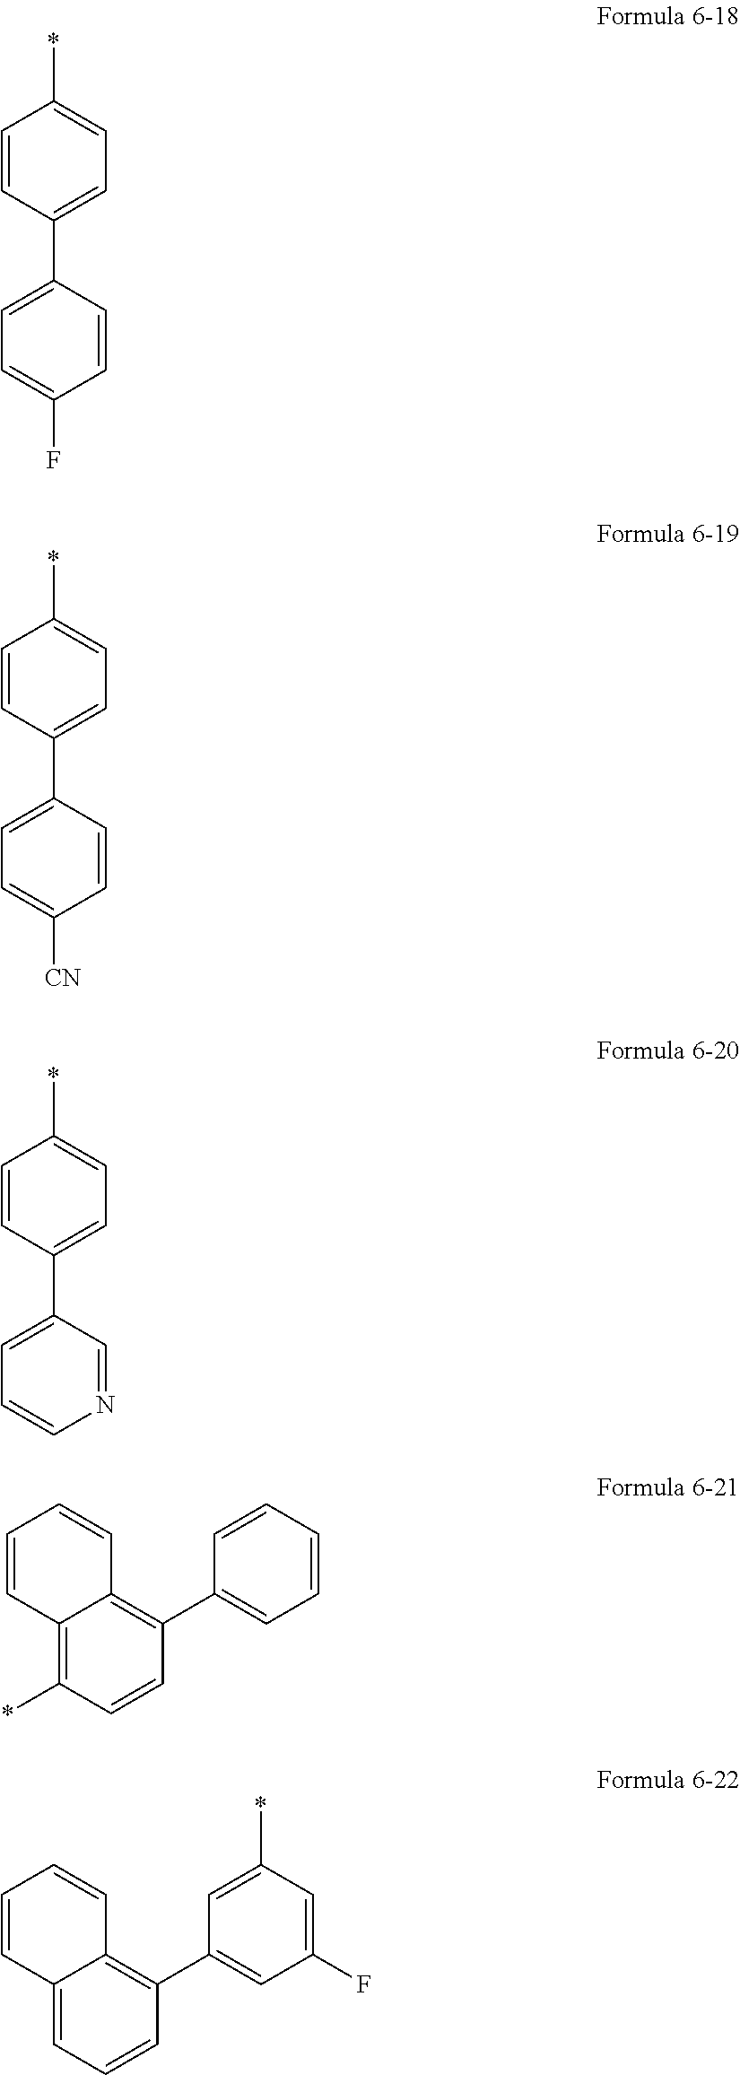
C1=CC(C2=CC=C(F)C=C2)=CC=C1*.C1=CC(C2=CC=C([CN])C=C2)=CC=C1*.C1=CC(C2=CC=CN=C2)=CC=C1*.C12=C(*)C=CC(C3=CC=CC=C3)=C1C=CC=C2.C12=CC=CC(C3=CC(F)=CC(*)=C3)=C1C=CC=C2
